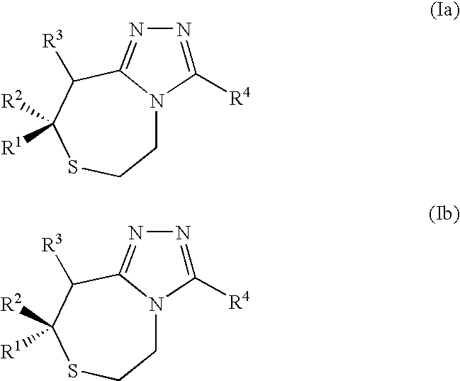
C1N2C(=NN=C2[R4])C([R3])C([R2])([R1])SC1.C1N2C(=NN=C2[R4])C([R3])C([R2])([R1])SC1
